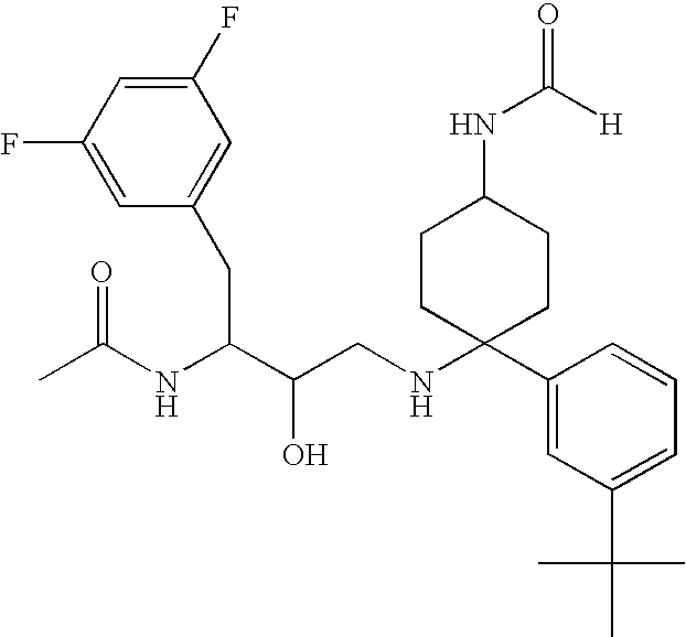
C1(F)=CC(F)=CC(CC(NC(C)=O)C(O)CNC2(C3=CC(C(C)(C)C)=CC=C3)CCC(NC([H])=O)CC2)=C1
